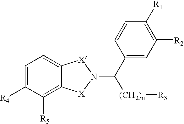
C1=C([R4])C([R5])=C2C(=C1)[X]N(C([(CH2)n][R3])C1=CC([R2])=C([R1])C=C1)[X]2
